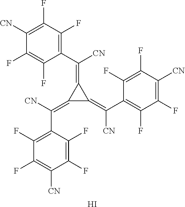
C1(C(=C2C(=C(C3=C(F)C(F)=C([CN])C(F)=C3F)[CN])C2=C(C2=C(F)C(F)=C([CN])C(F)=C2F)[CN])[CN])=C(F)C(F)=C([CN])C(F)=C1F.I
